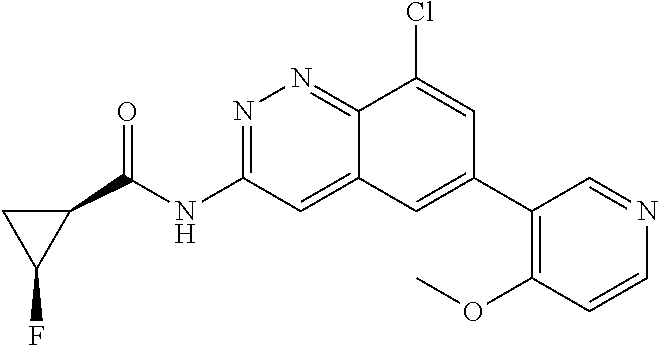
N1=C(NC(=O)C2CC2F)C=C2C(=N1)C(Cl)=CC(C1=C(OC)C=CN=C1)=C2
